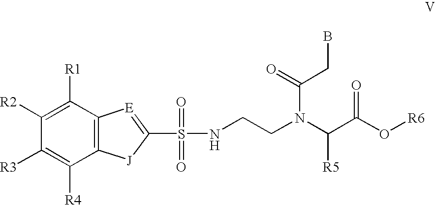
N(C(C(O[R6])=O)[R5])(CCNS(=O)(=O)C1=[E]C2=C([J]1)C([R4])=C([R3])C([R2])=C2[R1])C(=O)CB
